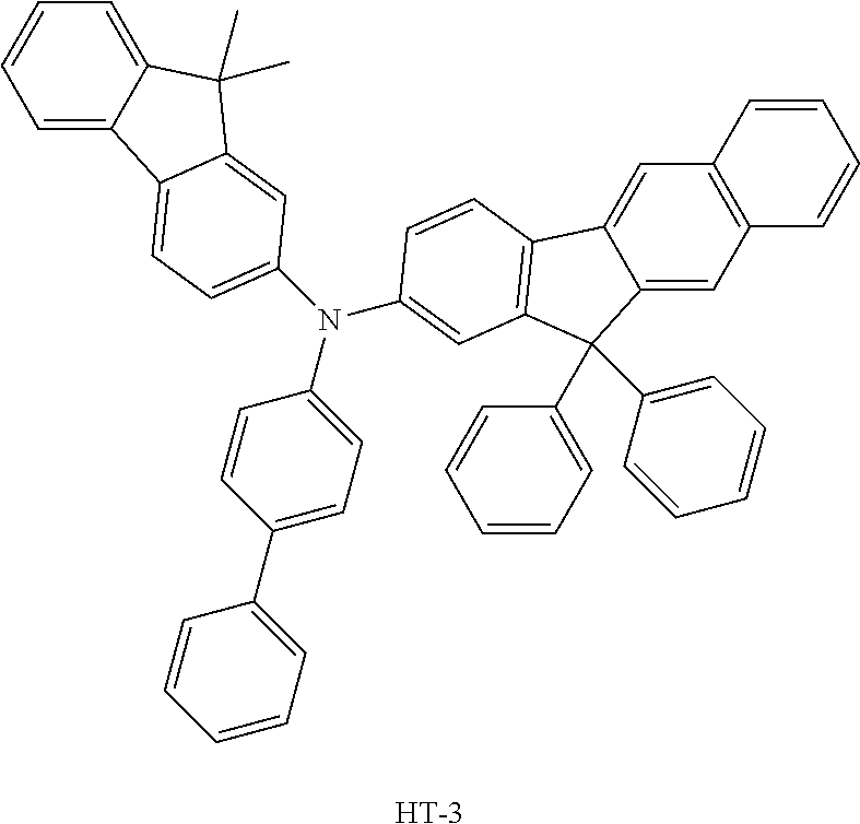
C1=C2C(=CC3=C1C=CC=C3)C(C1=CC=CC=C1)(C1=CC=CC=C1)C1=C2C=CC(N(C2=CC=C(C3=CC=CC=C3)C=C2)C2=CC=C3C4=CC=CC=C4C(C)(C)C3=C2)=C1.[H]
